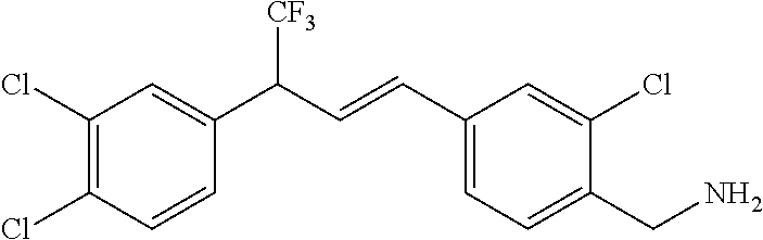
C1(Cl)=C(Cl)C=CC(C(C=CC2=CC=C(CN)C(Cl)=C2)[CF3])=C1
